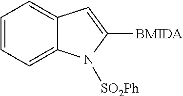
C12=CC=CC=C1N([SO2Ph])C([BMIDA])=C2
